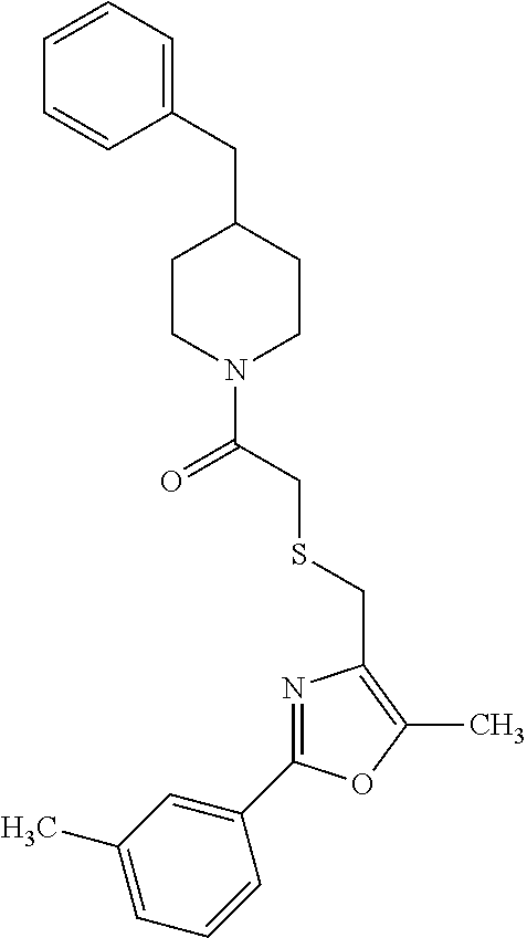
C1(C2=NC(CSCC(N3CCC(CC4=CC=CC=C4)CC3)=O)=C(C)O2)=CC(C)=CC=C1
